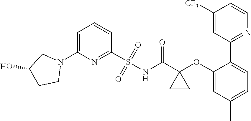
C1=C(N2CC(O)CC2)N=C(S(NC(C2(OC3=CC(C)=CC=C3C3=NC=CC([CF3])=C3)CC2)=O)(=O)=O)C=C1
